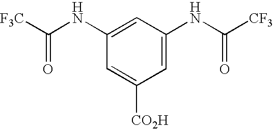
C1=C(NC(=O)[F3C])C=C([CO2H])C=C1NC(=O)[CF3]
